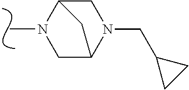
C1C2N(CC3CC3)CC(N1C)C2
